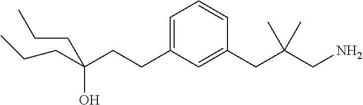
C(CCC1=CC=CC(CC(CN)(C)C)=C1)(CCC)(O)CCC
